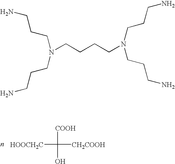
[HOOCH2C]C([COOH])([CH2COOH])O.N(CCCCN(CCCN)CCCN)(CCCN)CCCN
